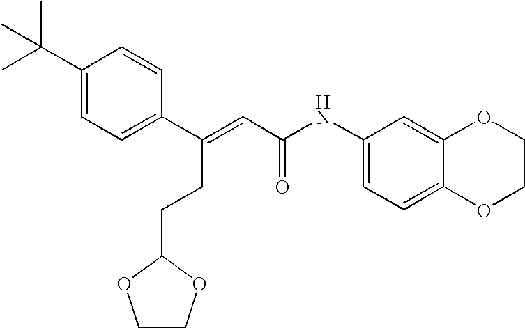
C1(NC(C=C(C2=CC=C(C(C)(C)C)C=C2)CCC2OCCO2)=O)=CC=C2C(=C1)OCCO2
